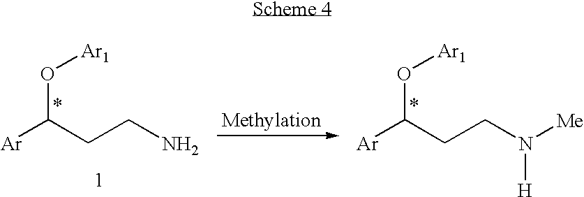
[Ar]C(CCN)O[Ar1].[Ar]C(CCN([Me])[H])O[Ar1]
